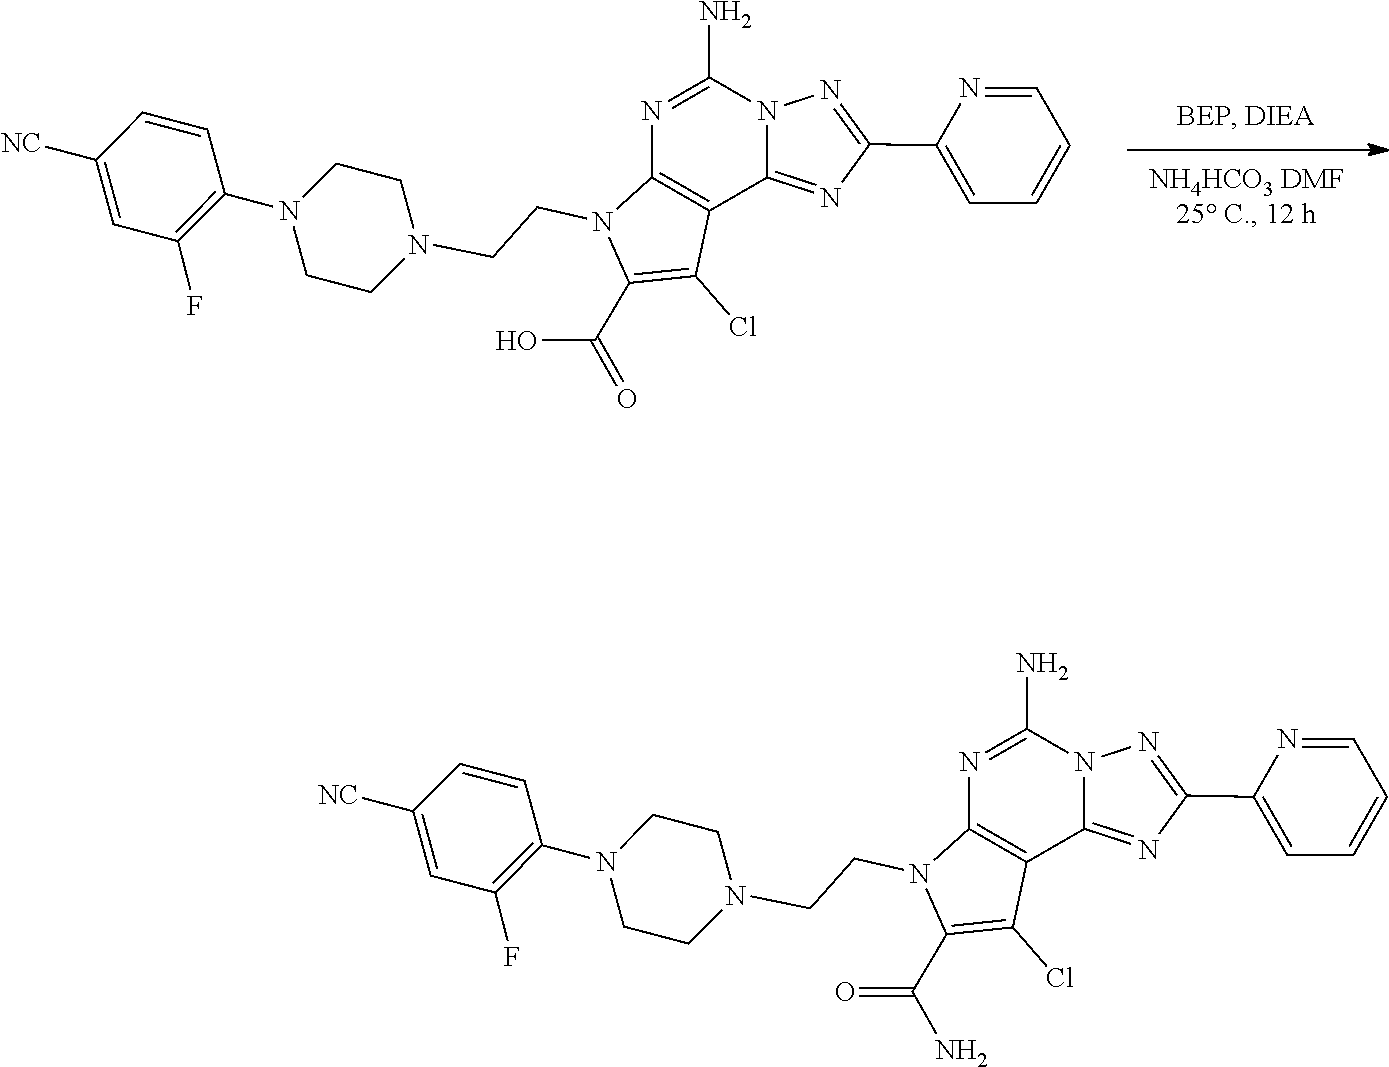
C1=C(C2=NN3C(=N2)C2=C(N(CCN4CCN(C5=C(F)C=C([NC])C=C5)CC4)C(C(O)=O)=C2Cl)N=C3N)N=CC=C1.C1=C(C2=NN3C(=N2)C2=C(N(CCN4CCN(C5=C(F)C=C([NC])C=C5)CC4)C(C(=O)N)=C2Cl)N=C3N)N=CC=C1
